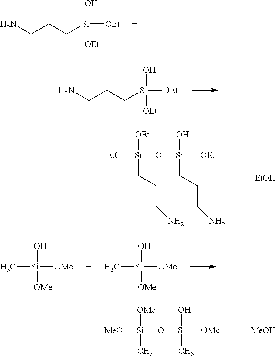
NCCC[Si](O)([OEt])[OEt].NCCC[Si](O)([OEt])[OEt].[Si](O)([OMe])([OMe])C.[Si](O)([OMe])([OMe])C.[Si](O)(C)([OMe])O[Si]([OMe])(C)[MeO].[MeOH].[Si]([OEt])(O)(CCCN)O[Si]([OEt])(CCCN)[EtO].[EtOH]
